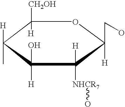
C1([CH2OH])([H])C([H])(C)C([H])(O)C([H])([NHCR7]O)C(CO)([H])O1
